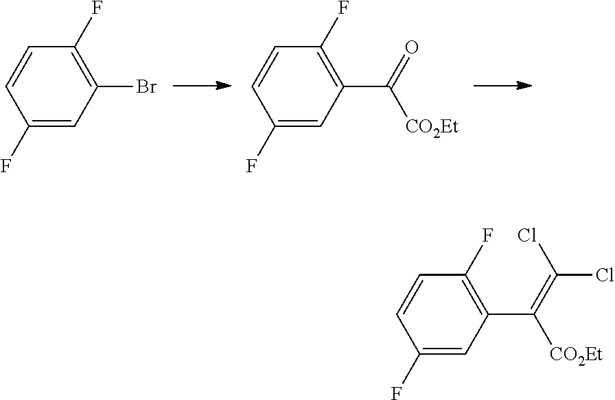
C1(F)=CC(Br)=C(F)C=C1.C1(F)=CC(C([CO2Et])=O)=C(F)C=C1.C1(F)=CC(C(=C(Cl)Cl)[CO2Et])=C(F)C=C1
